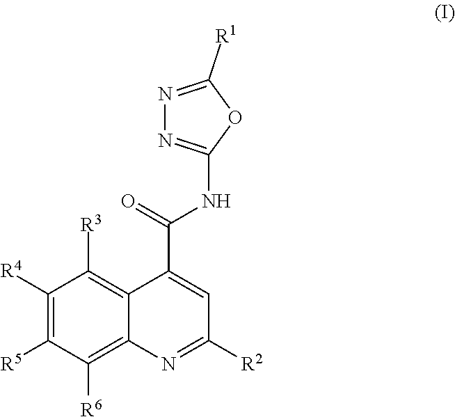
N(C(C1=CC([R2])=NC2=C([R6])C([R5])=C([R4])C([R3])=C12)=O)C1=NN=C([R1])O1
